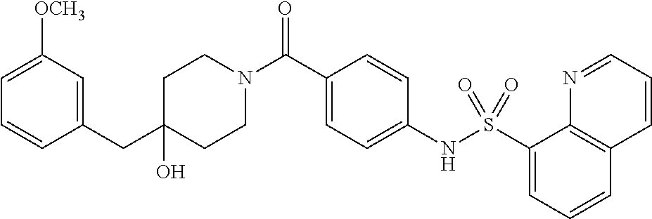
C1(O)(CC2=CC([OCH3])=CC=C2)CCN(C(C2=CC=C(NS(C3=CC=CC4=C3N=CC=C4)(=O)=O)C=C2)=O)CC1
